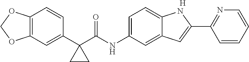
C1(C2(C(NC3=CC=C4C(=C3)C=C(C3=NC=CC=C3)N4)=O)CC2)=CC2=C(C=C1)OCO2.[H]
